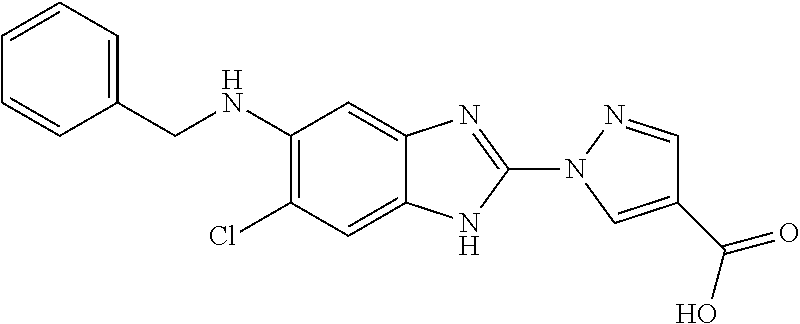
ClC1=C(NCC2=CC=CC=C2)C=C2C(=C1)NC(N1N=CC(C(=O)O)=C1)=N2
